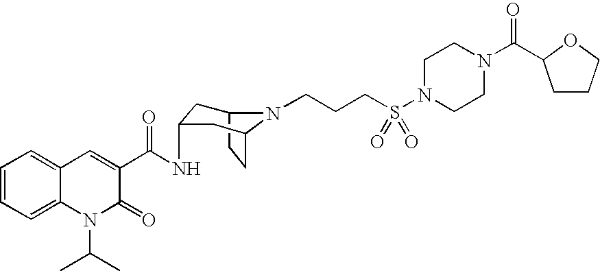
C1=CC=C2C(=C1)C=C(C(=O)NC1CC3N(CCCS(N4CCN(C(=O)C5CCCO5)CC4)(=O)=O)C(CC3)C1)C(=O)N2C(C)C
